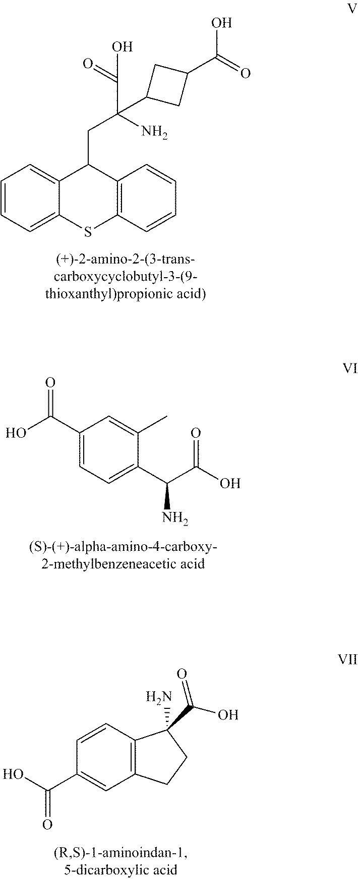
C1=CC=CC2=C1SC1=CC=CC=C1C2CC(N)(C(=O)O)C1CC(C(O)=O)C1.OC(C(C1=CC=C(C(O)=O)C=C1C)N)=O.C1=C(C(=O)O)C=CC2=C1CCC2(C(O)=O)N
